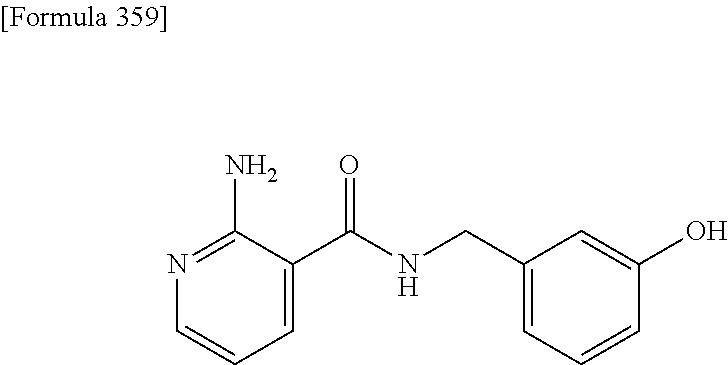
N1=C(N)C(C(NCC2=CC=CC(O)=C2)=O)=CC=C1
